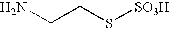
NCCS[SO3H]
